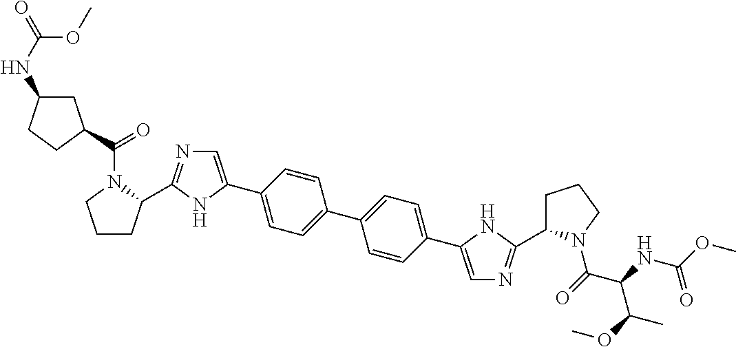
C1(C2=CN=C(C3CCCN3C(=O)C3CC(NC(OC)=O)CC3)N2)=CC=C(C2=CC=C(C3=CN=C(C4CCCN4C(C(C(C)OC)NC(=O)OC)=O)N3)C=C2)C=C1
